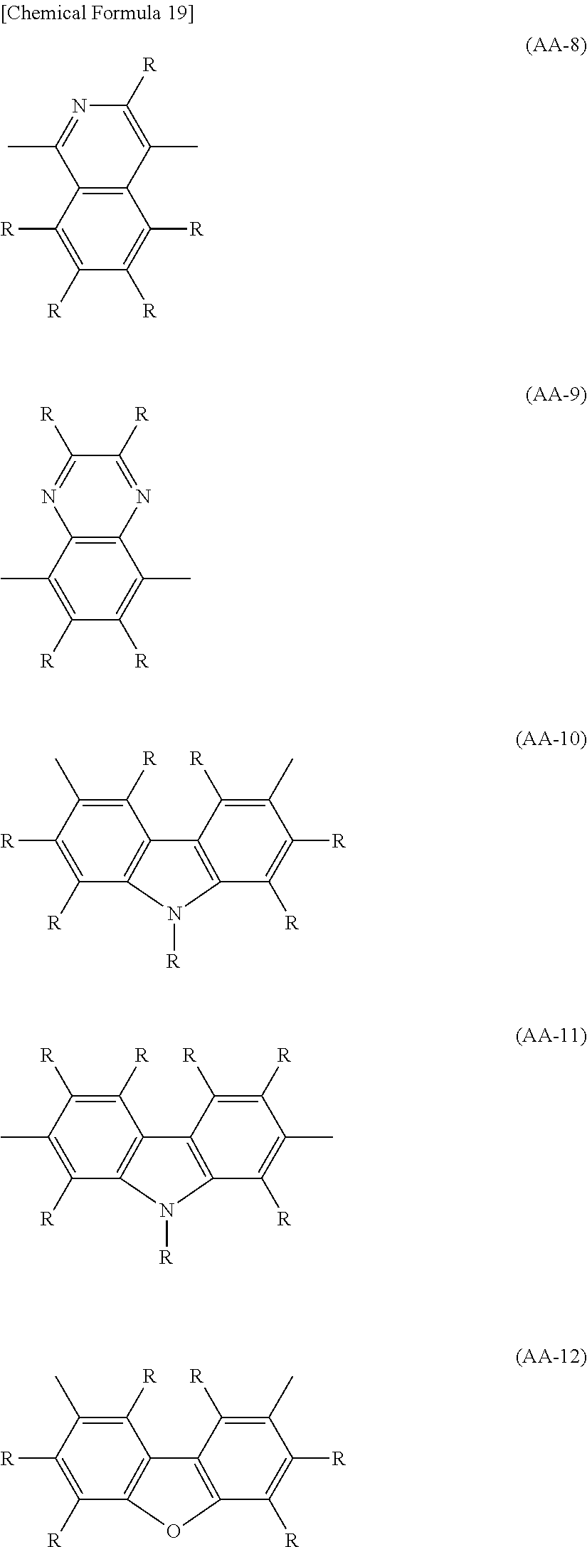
C12=C(C(C)=C([R])N=C1C)C([R])=C([R])C([R])=C2[R].C12=C(N=C([R])C([R])=N1)C(C)=C([R])C([R])=C2C.C1([R])=C([R])C(C)=C([R])C2=C1N([R])C1=C2C([R])=C(C)C([R])=C1[R].C1([R])=C(C)C([R])=C([R])C2=C1N([R])C1=C2C([R])=C([R])C(C)=C1[R].C1([R])=C([R])C(C)=C([R])C2=C1OC1=C2C([R])=C(C)C([R])=C1[R]
